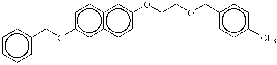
c1ccc(COc2cc3c(cc2)cc(OCCOCc2ccc(C)cc2)cc3)cc1
